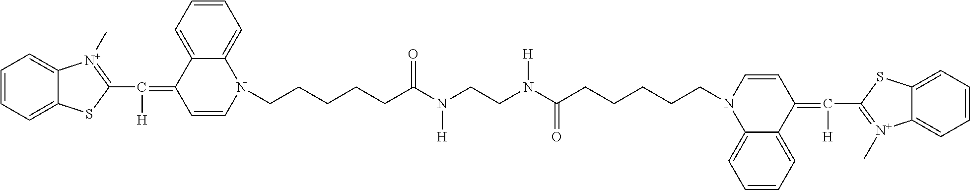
C1=CC=C2C(=C1)[N+](C)=C(C([H])=C1C=CN(CCCCCC(N(CCN(C(CCCCCN3C4=CC=CC=C4C(=C([H])C4=[N+](C)C5=CC=CC=C5S4)C=C3)=O)[H])[H])=O)C3=CC=CC=C13)S2
